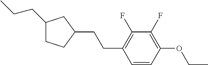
C1(CCC)CCC(CCC2=C(F)C(F)=C(OCC)C=C2)C1
